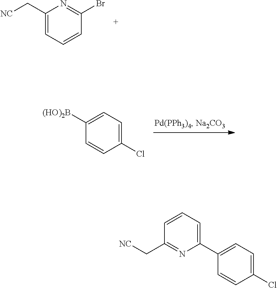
C1(C[NC])=CC=CC(Br)=N1.C1([(HO)2B])=CC=C(Cl)C=C1.ClC1=CC=C(C2=CC=CC(C[NC])=N2)C=C1
